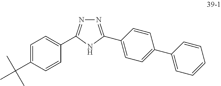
N1=C(C2=CC=C(C3=CC=CC=C3)C=C2)NC(C2=CC=C(C(C)(C)C)C=C2)=N1
